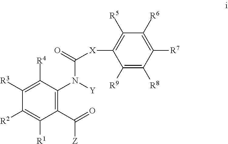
C1([R3])=C([R4])C(N([Y])C(=O)[X]C2=C([R5])C([R6])=C([R7])C([R8])=C2[R9])=C(C(=O)[Z])C([R1])=C1[R2]
